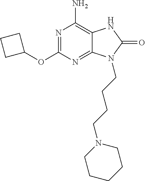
N1=C(OC2CCC2)N=C2C(=C1N)NC(=O)N2CCCCN1CCCCC1
